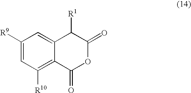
C12=CC([R9])=CC([R10])=C1C(=O)OC(=O)C2[R1]
